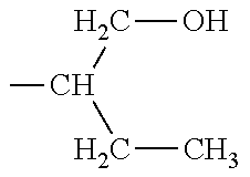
CC(CC)CO
